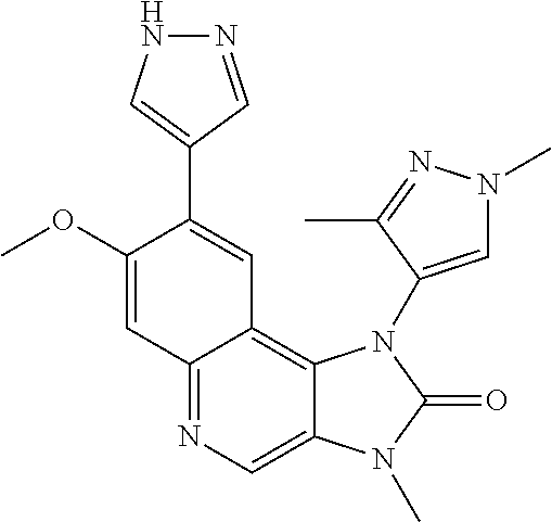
C1(OC)=CC2=NC=C3C(=C2C=C1C1=CNN=C1)N(C1=CN(C)N=C1C)C(=O)N3C
